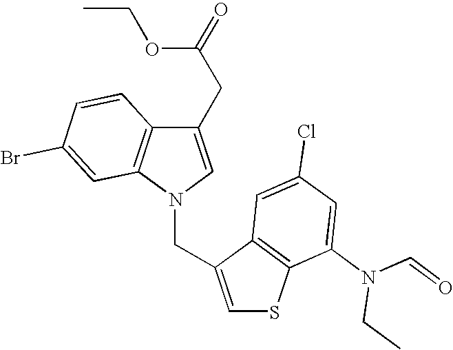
C1(CC(=O)OCC)=CN(CC2=CSC3=C2C=C(Cl)C=C3N(CC)C=O)C2=C1C=CC(Br)=C2
